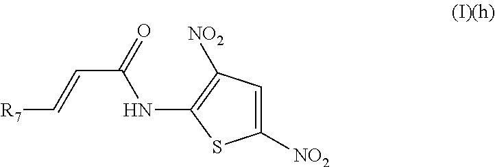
C1([NO2])=CC([NO2])=C(NC(C=C[R7])=O)S1
